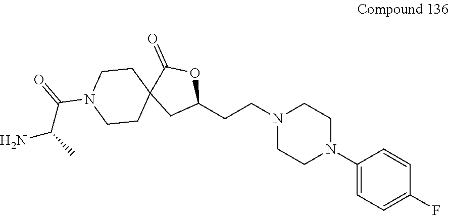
C1(N2CCN(CCC3OC(=O)C4(C3)CCN(C(C(N)C)=O)CC4)CC2)=CC=C(F)C=C1
